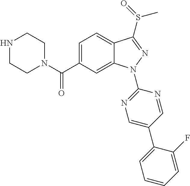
C12=CC=C(C(N3CCNCC3)=O)C=C1N(C1=NC=C(C3=CC=CC=C3F)C=N1)N=C2S(C)=O
